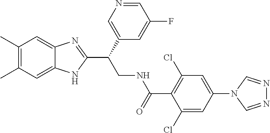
C1(C)=C(C)C=C2C(=C1)N=C(C(CNC(C1=C(Cl)C=C(N3C=NN=C3)C=C1Cl)=O)C1=CN=CC(F)=C1)N2
